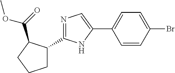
C1=CC(Br)=CC=C1C1=CN=C(C2CCCC2C(=O)OC)N1
